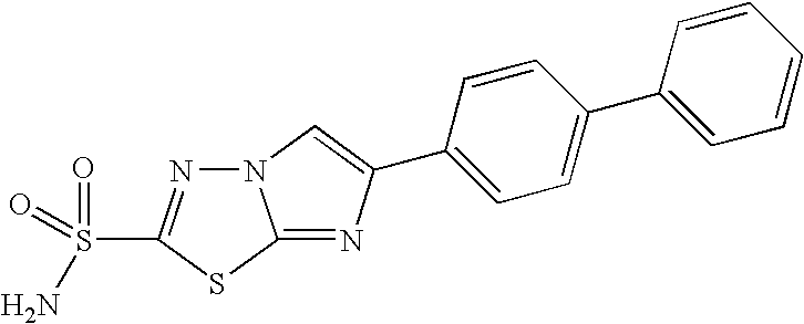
N12N=C(S(=O)(=O)N)SC1=NC(C1=CC=C(C3=CC=CC=C3)C=C1)=C2
